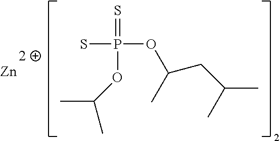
SP(OC(C)CC(C)C)(=S)OC(C)C.[Zn]
